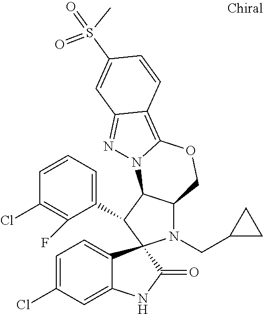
C1=CC=C(C2C3C(N(CC4CC4)C24C2=CC=C(Cl)C=C2NC4=O)COC2=C4C(=NN32)C=C(S(=O)(C)=O)C=C4)C(F)=C1Cl
